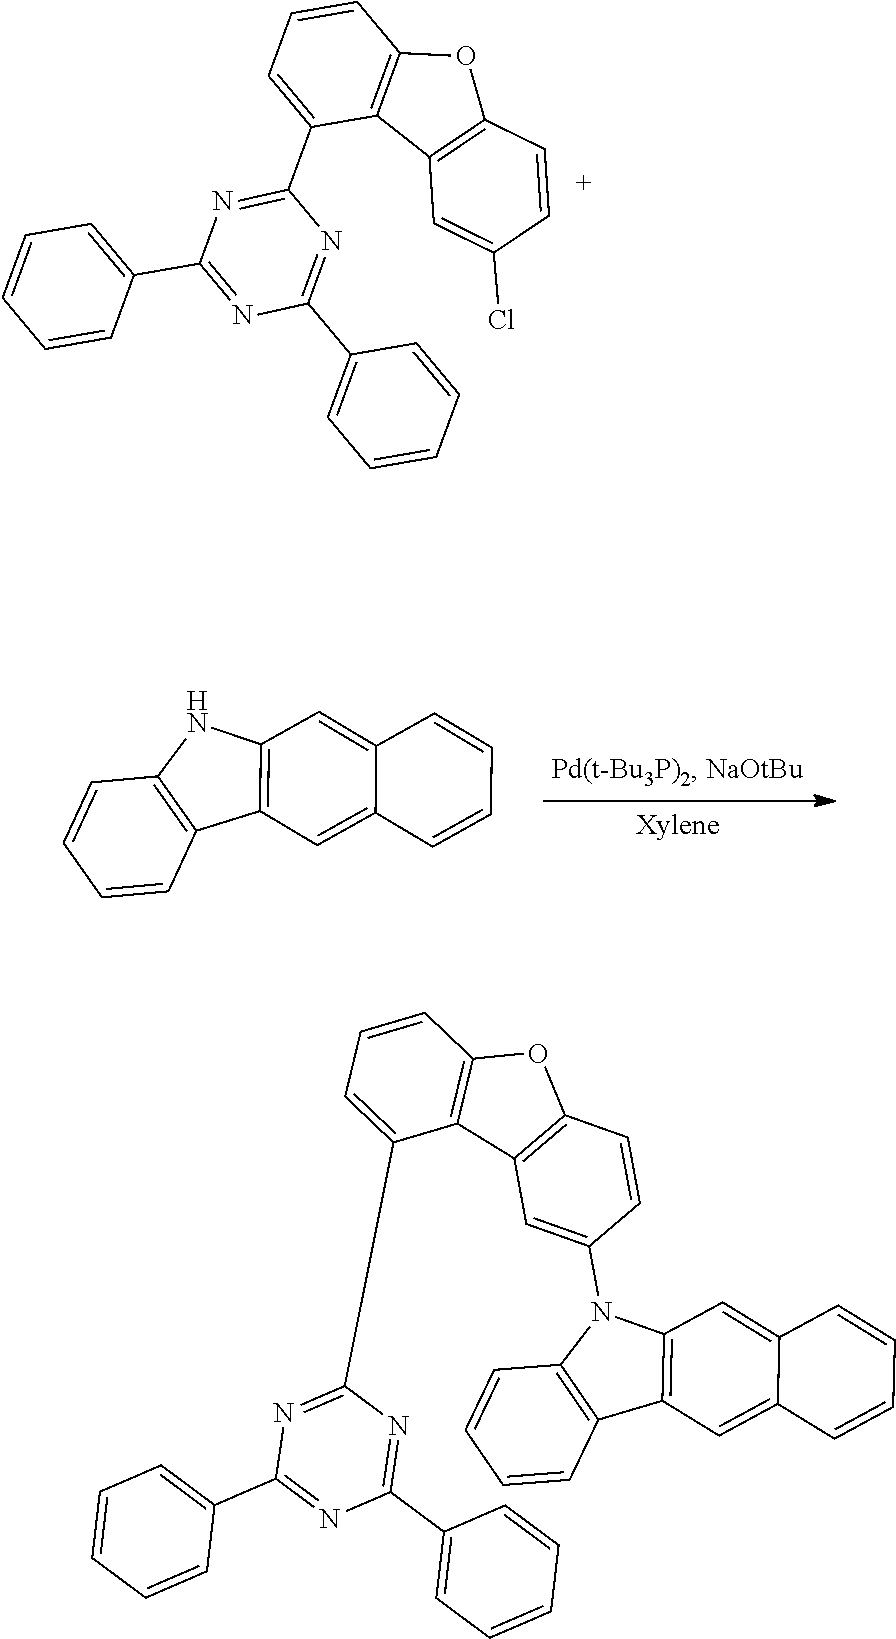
C1(C2=CC=CC=C2)=NC(C2=CC=CC=C2)=NC(C2=CC=CC3=C2C2=C(O3)C=CC(Cl)=C2)=N1.C12=C(NC3=C1C=C1C(=C3)C=CC=C1)C=CC=C2.C12=C(C=C(N3C4=C(C5=C3C=CC=C5)C=C3C(=C4)C=CC=C3)C=C1)C1=C(O2)C=CC=C1C1=NC(C2=CC=CC=C2)=NC(C2=CC=CC=C2)=N1
